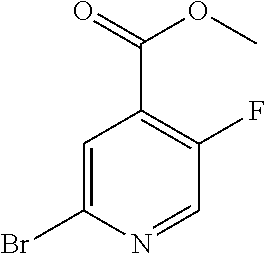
C1=C(Br)N=CC(F)=C1C(=O)OC
